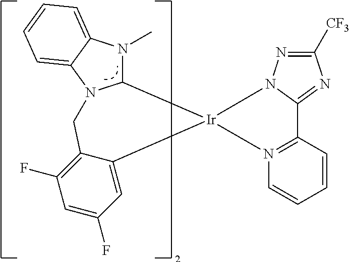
C1=CC=CC2=N1[Ir]1(N3C2=NC([CF3])=N3)C2N(C)C3=CC=CC=C3N2CC2=C(F)C=C(F)C=C21
